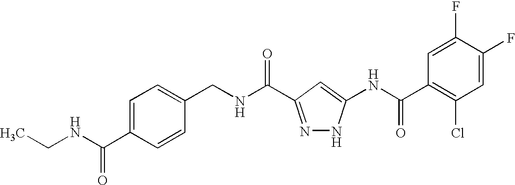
C1(CNC(=O)C2=NNC(NC(C3=C(Cl)C=C(F)C(F)=C3)=O)=C2)=CC=C(C(NCC)=O)C=C1
